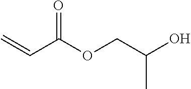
C(=O)(C=C)OCC(O)C
